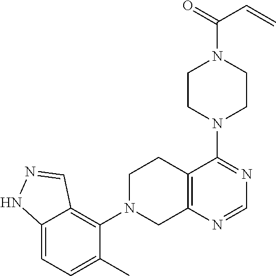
C12=C(N=CN=C1N1CCN(C(C=C)=O)CC1)CN(C1=C3C(=CC=C1C)NN=C3)CC2
